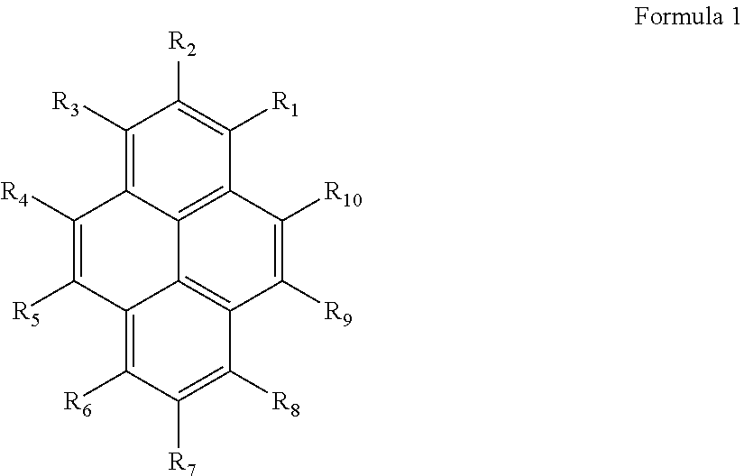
C1([R3])=C2C3=C(C([R1])=C1[R2])C([R10])=C([R9])C1=C3C(=C([R6])C([R7])=C1[R8])C([R5])=C2[R4]
